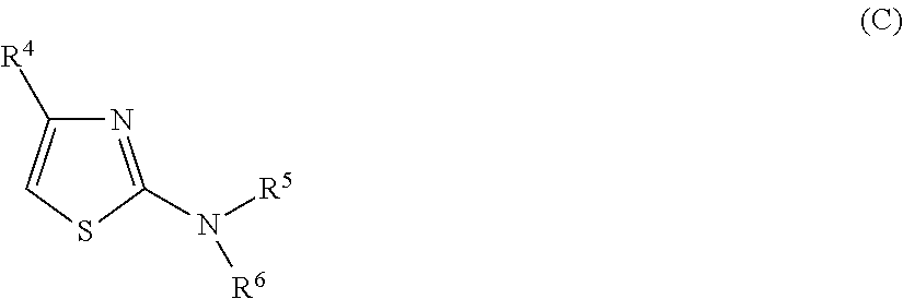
N1=C(N([R5])[R6])SC=C1[R4]
